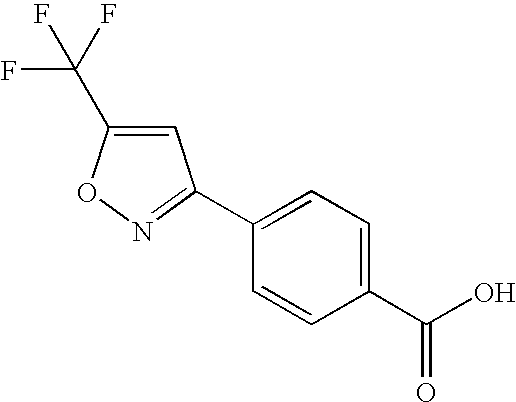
C1(C(O)=O)=CC=C(C2=NOC(C(F)(F)F)=C2)C=C1
